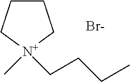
C1CC[N+](C)(CCCC)C1.[Br-]
